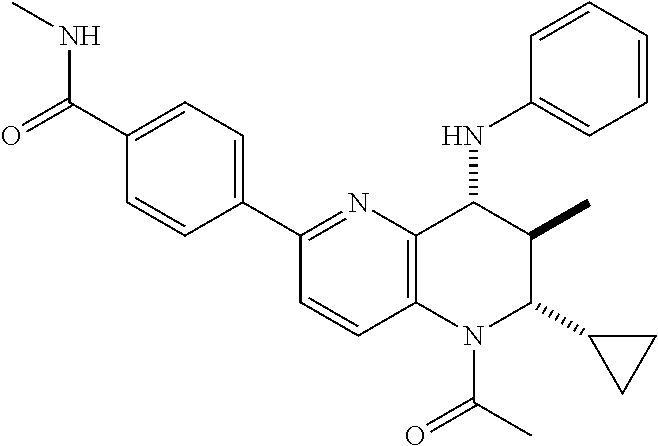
C12=C(C(NC3=CC=CC=C3)C(C)C(C3CC3)N1C(C)=O)N=C(C1=CC=C(C(=O)NC)C=C1)C=C2
